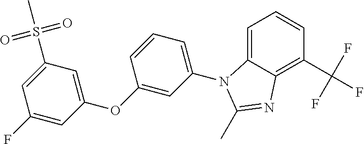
C(C1=C2C(=CC=C1)N(C1=CC=CC(OC3=CC(S(C)(=O)=O)=CC(F)=C3)=C1)C(C)=N2)(F)(F)F
